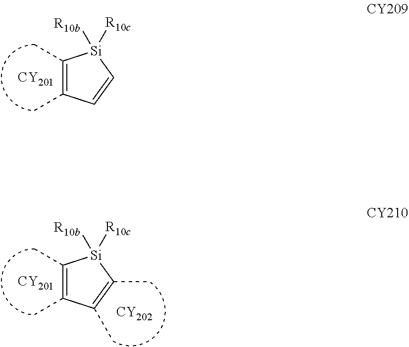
C1(C)=C(C)C=C[Si]1([R10c])[R10b].[CY201].C1(C)=C(C)C(C)=C(C)[Si]1([R10c])[R10b].[CY201].[CY202]
